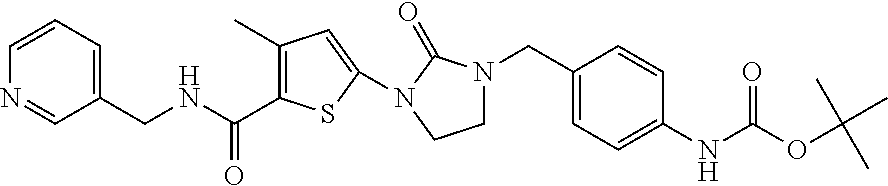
C(=O)(C1=C(C)C=C(N2C(=O)N(CC3=CC=C(NC(OC(C)(C)C)=O)C=C3)CC2)S1)NCC1=CC=CN=C1
